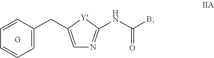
C1=C(CC2=CC=CC=C2)[Y]C(NC(B)=O)=N1
